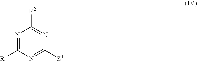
N1=C([R1])N=C([Z1])N=C1[R2]
